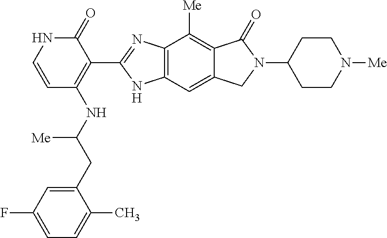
C1(CC(NC2=C(C3=NC4=C(C=C5C(=C4[Me])C(=O)N(C4CCN([Me])CC4)C5)N3)C(=O)NC=C2)[Me])=CC(F)=CC=C1C
